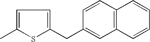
C1=C(C)SC(CC2=CC3=C(C=C2)C=CC=C3)=C1
